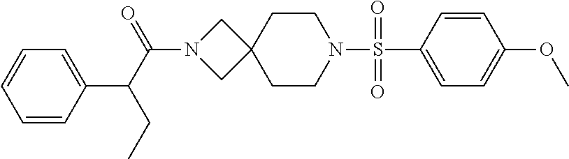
C(N1CC2(C1)CCN(S(C1=CC=C(OC)C=C1)(=O)=O)CC2)(C(CC)C1=CC=CC=C1)=O
